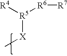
[R5]([X]C)([R4])[R6][R7]
